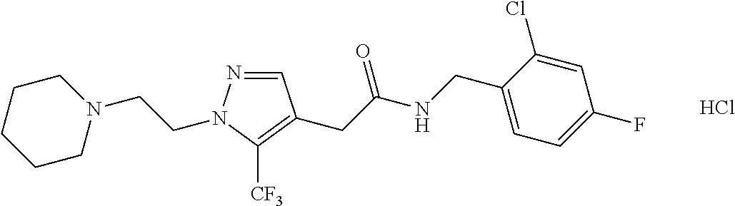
C1=NN(CCN2CCCCC2)C([CF3])=C1CC(NCC1=CC=C(F)C=C1Cl)=O.Cl
